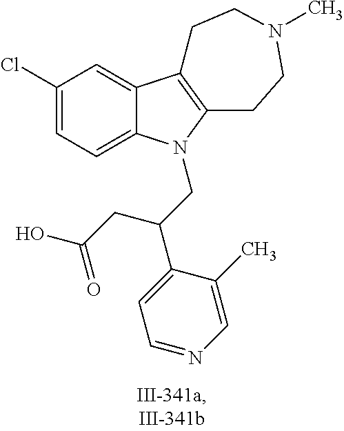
C1(Cl)=CC=C2C(=C1)C1=C(CCN(C)CC1)N2CC(C1=CC=NC=C1C)CC(O)=O
